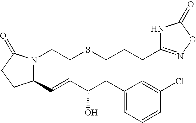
C1(C=CC(CC2=CC=CC(Cl)=C2)O)N(CCSCCCC2=NOC(=O)N2)C(=O)CC1
